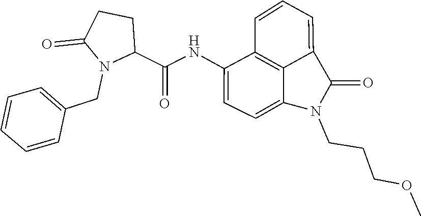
C1(C(NC2=CC=C3C4=C2C=CC=C4C(=O)N3CCCOC)=O)CCC(=O)N1CC1=CC=CC=C1
